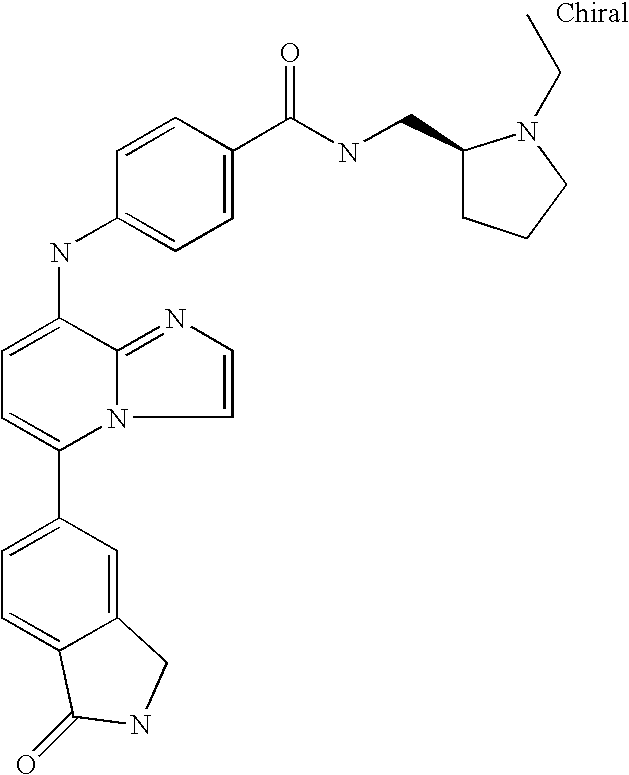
C1(C2=CC=C3C(=C2)CNC3=O)=CC=C(NC2=CC=C(C(NCC3CCCN3CC)=O)C=C2)C2=NC=CN12
